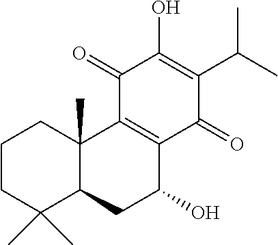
C1CC(C)(C)C2C(C)(C1)C1=C(C(=O)C(C(C)C)=C(O)C1=O)C(O)C2
